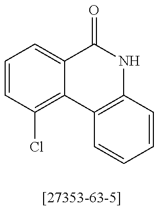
C1=CC(Cl)=C2C(=C1)C(=O)NC1=C2C=CC=C1
